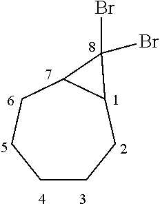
C12CCCCCC1C2(Br)Br
